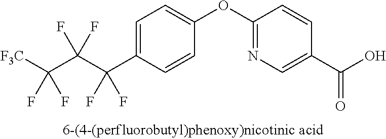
C1=C(C(C(C([F3C])(F)F)(F)F)(F)F)C=CC(OC2=NC=C(C(O)=O)C=C2)=C1
